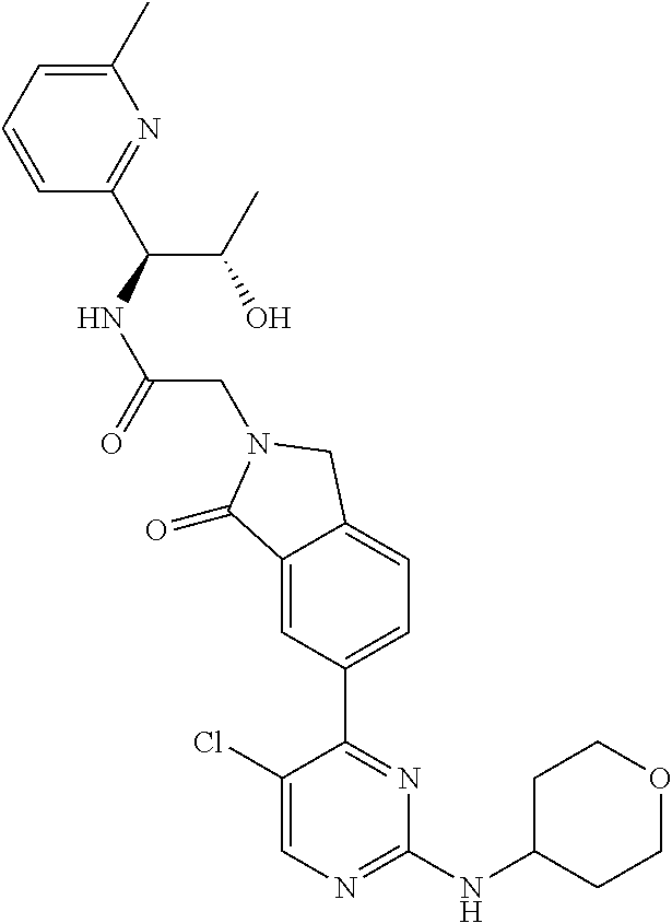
C1(Cl)=CN=C(NC2CCOCC2)N=C1C1=CC=C2C(=C1)C(=O)N(CC(NC(C(O)C)C1=NC(C)=CC=C1)=O)C2
